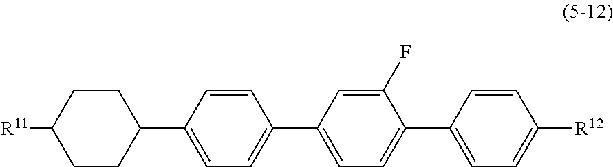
C1=C(F)C(C2=CC=C([R12])C=C2)=CC=C1C1=CC=C(C2CCC([R11])CC2)C=C1
